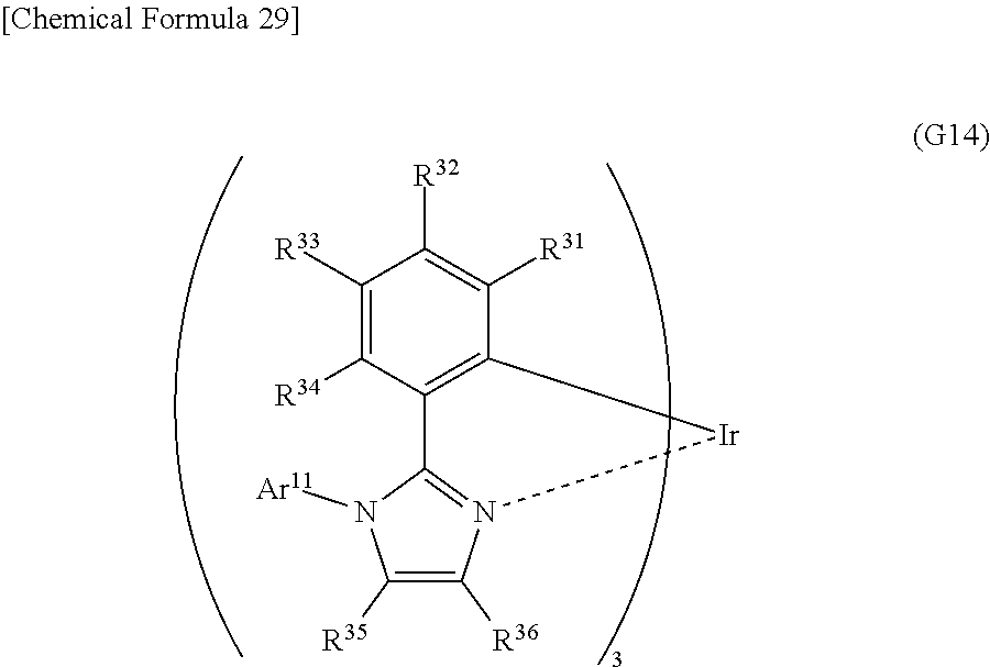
C1([R33])=C([R34])C2=C(C([R31])=C1[R32])[Ir]N1=C2N([Ar11])C([R35])=C1[R36]
